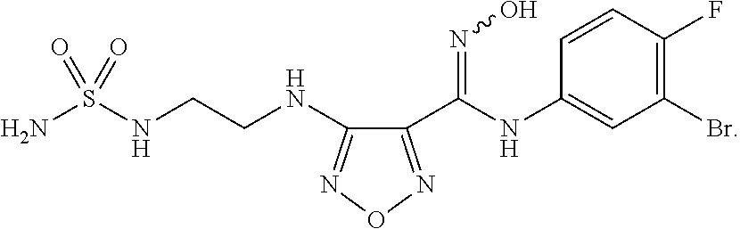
C1=CC(F)=C(Br)C=C1NC(C1=NON=C1NCCNS(N)(=O)=O)=NO
